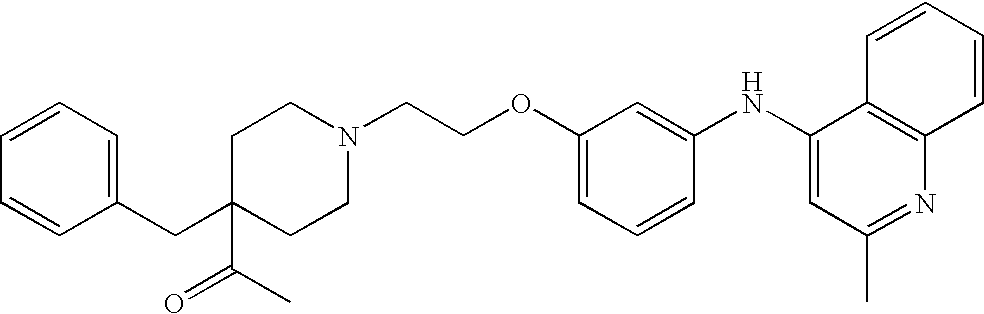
C1(NC2=CC(C)=NC3=C2C=CC=C3)=CC(OCCN2CCC(CC3=CC=CC=C3)(C(C)=O)CC2)=CC=C1
